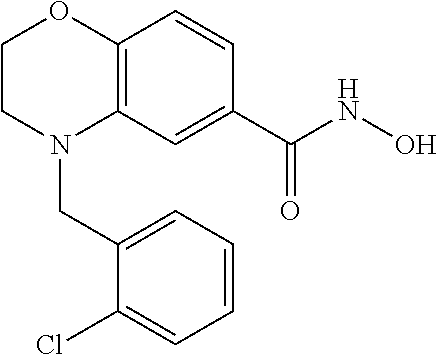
C12=C(C=C(C(NO)=O)C=C1)N(CC1=CC=CC=C1Cl)CCO2
